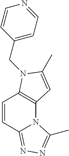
C12=C(N(CC3=CC=NC=C3)C(C)=C1)C=CC1=NN=C(C)N21
